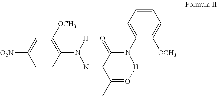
C1(N2N=C3C(=O[H]2)N(C2=CC=CC=C2[OCH3])[H]O=C3C)=C([OCH3])C=C([O2N])C=C1
